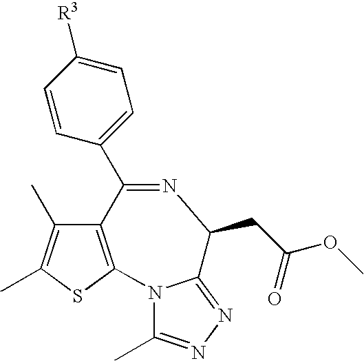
C12=C(SC(C)=C1C)N1C(C)=NN=C1C(CC(=O)OC)N=C2C1=CC=C([R3])C=C1
